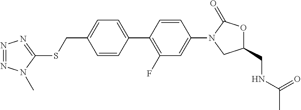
S(CC1=CC=C(C2=C(F)C=C(N3CC(CNC(=O)C)OC3=O)C=C2)C=C1)C1=NN=NN1C
